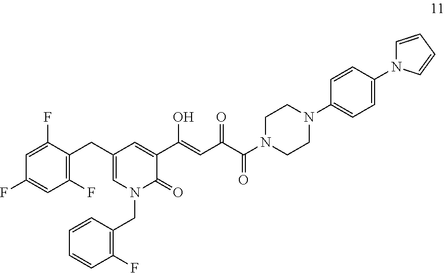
C1(F)=C(CC2=CN(CC3=C(F)C=CC=C3)C(=O)C(C(O)=CC(=O)C(=O)N3CCN(C4=CC=C(N5C=CC=C5)C=C4)CC3)=C2)C(F)=CC(F)=C1
